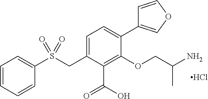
C1=CC=CC(S(CC2=CC=C(C3=COC=C3)C(OCC(N)C)=C2C(=O)O)(=O)=O)=C1.Cl
